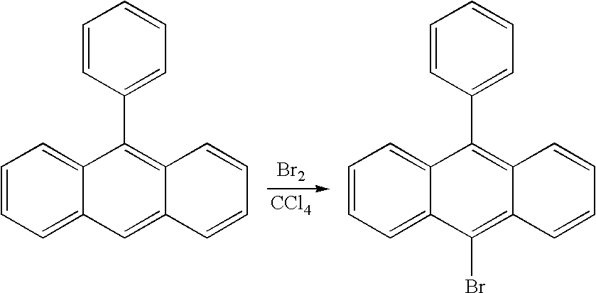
C1=CC=C2C(=C1)C(C1=CC=CC=C1)=C1C(=C2)C=CC=C1.[Br2].C1=CC=C2C(=C1)C(C1=CC=CC=C1)=C1C(=C2Br)C=CC=C1.[CCl4]
